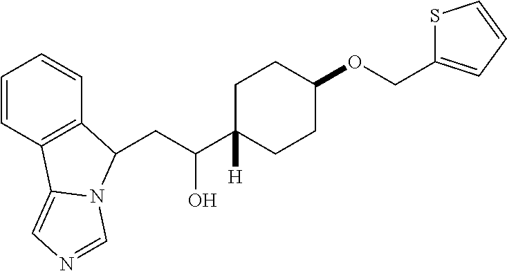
C1=CC2=C(C=C1)C(CC(C1([H])CCC(OCC3=CC=CS3)CC1)O)N1C2=CN=C1
